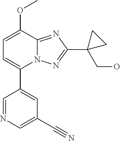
C1=C(OC)C2=NC(C3(CO)CC3)=NN2C(C2=CC(C#N)=CN=C2)=C1
